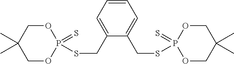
C1OP(=S)(SCC2=CC=CC=C2CSP2(=S)OCC(C)(C)CO2)OCC1(C)C
